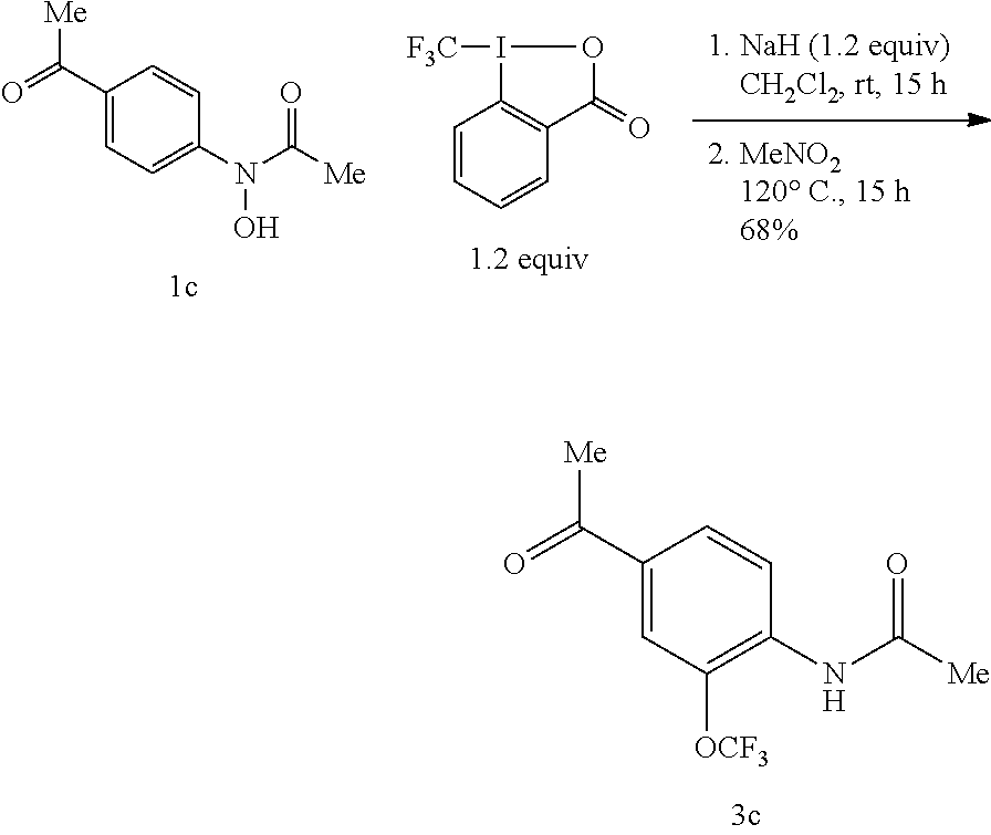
N(C([Me])=O)(O)C1=CC=C(C(=O)[Me])C=C1.C1=CC=CC2=C1I([F3C])OC2=O.C1([OCF3])=C(NC([Me])=O)C=CC(C(=O)[Me])=C1
